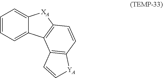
C1=CC=C2C(=C1)[XA]C1=C2C2=C(C=C1)[YA]C=C2
